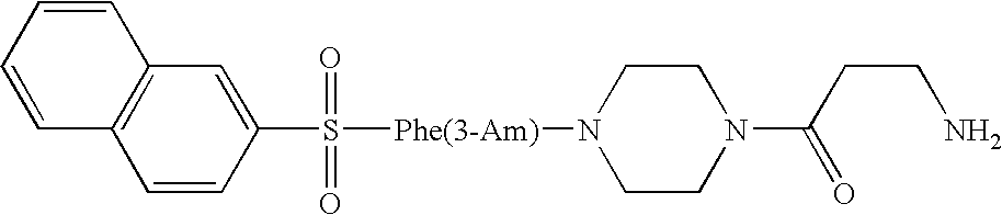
C1=CC2=C(C=C1)C=C(S([Phe(3-Am)]N1CCN(C(CCN)=O)CC1)(=O)=O)C=C2
